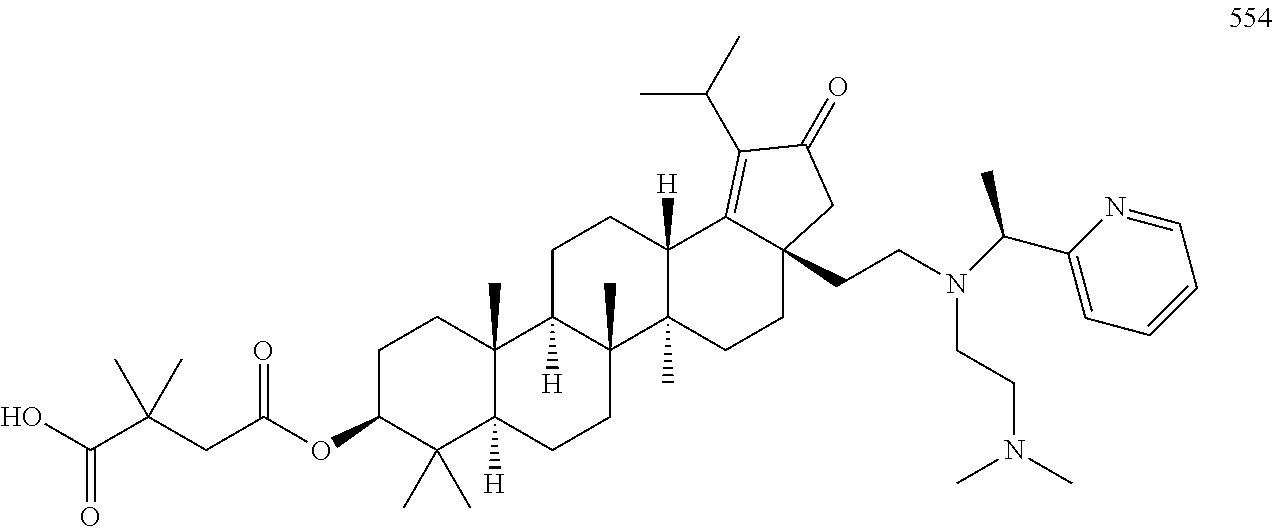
C1C(OC(CC(C(O)=O)(C)C)=O)C(C)(C)C2([H])C(C)(C1)C1([H])C(C)(CC2)C2(C)C([H])(CC1)C1=C(C(C)C)C(=O)CC1(CCN(C(C1=CC=CC=N1)C)CCN(C)C)CC2
